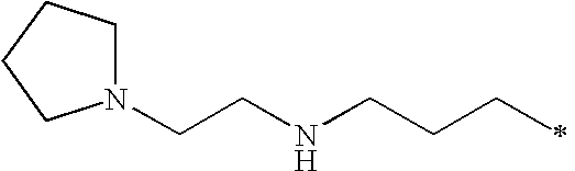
N1(CCNCCCC)CCCC1
